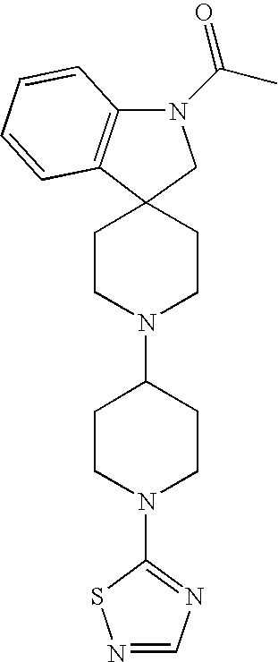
C1CN(C2=NC=NS2)CCC1N1CCC2(CC1)C1=C(N(C(=O)C)C2)C=CC=C1
